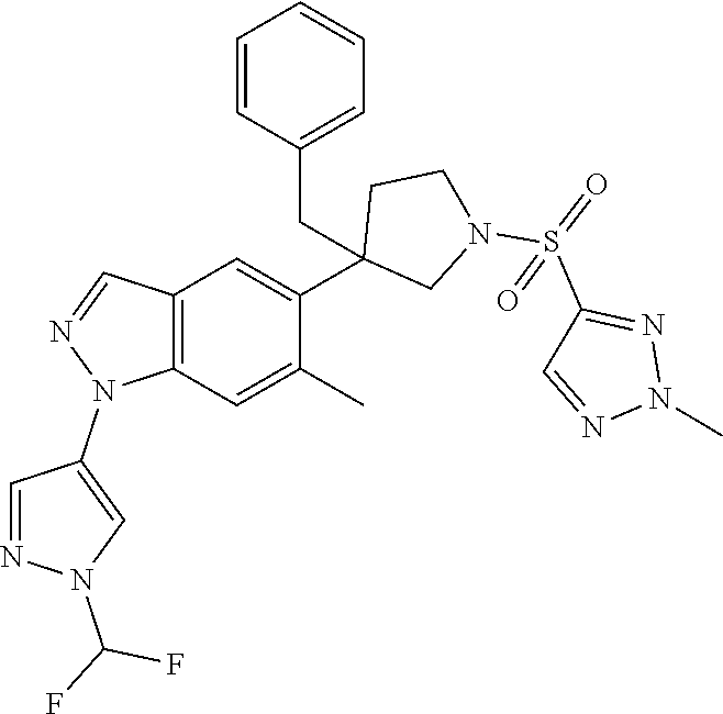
C12=C(C=C(C)C(C3(CC4=CC=CC=C4)CN(S(=O)(C4=NN(C)N=C4)=O)CC3)=C1)N(C1=CN(C(F)F)N=C1)N=C2
